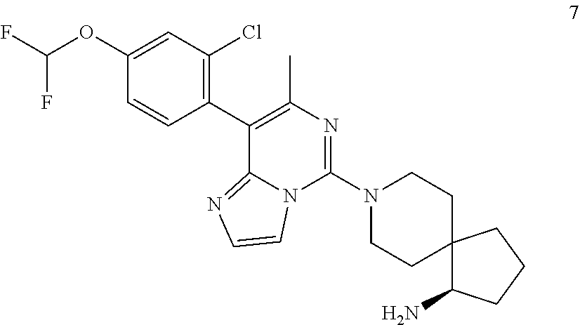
C1(OC(F)F)=CC(Cl)=C(C2=C(C)N=C(N3CCC4(CC3)C(N)CCC4)N3C2=NC=C3)C=C1
